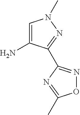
C1=C(N)C(C2=NOC(C)=N2)=NN1C
